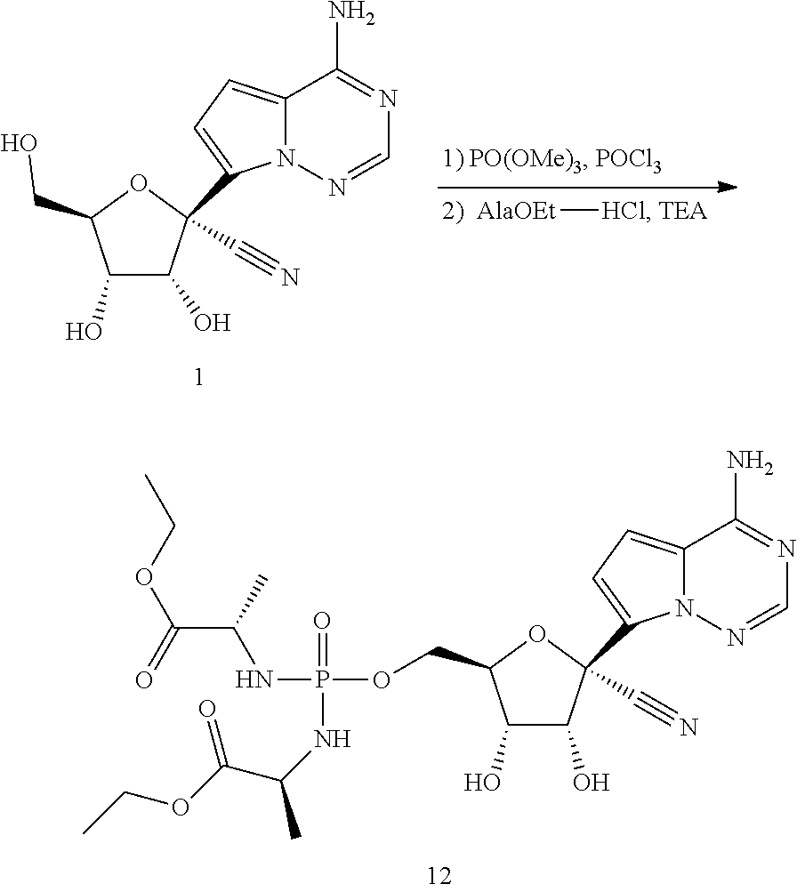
[AlaOEt][HCl].C1(O)C(O)C(C2=CC=C3N2N=CN=C3N)(C#N)OC1CO.C1(O)C(O)C(C2=CC=C3N2N=CN=C3N)(C#N)OC1COP(NC(C(=O)OCC)C)(=O)NC(C)C(OCC)=O
